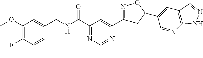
C1(OC)=C(F)C=CC(CNC(C2=NC(C)=NC(C3=NOC(C4=CC5=C(N=C4)NN=C5)C3)=C2)=O)=C1
